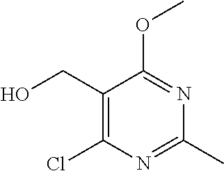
C1(CO)=C(Cl)N=C(C)N=C1OC
